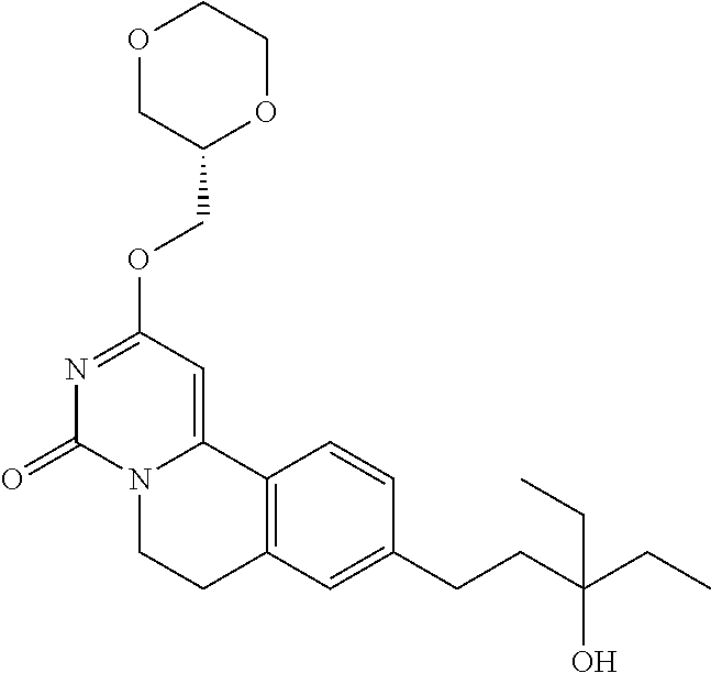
O1CC(COC2=NC(=O)N3C(=C2)C2=C(CC3)C=C(CCC(CC)(O)CC)C=C2)OCC1
